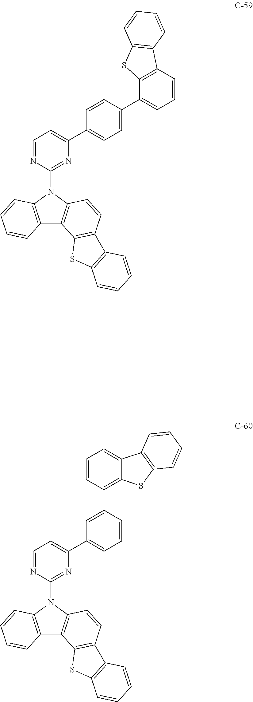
C12=C(N(C3=NC(C4=CC=C(C5=CC=CC6=C5SC5=C6C=CC=C5)C=C4)=CC=N3)C3=C1C1=C(C=C3)C3=C(S1)C=CC=C3)C=CC=C2.C12=C(N(C3=NC(C4=CC=CC(C5=C6C(=CC=C5)C5=C(S6)C=CC=C5)=C4)=CC=N3)C3=C1C1=C(C=C3)C3=C(S1)C=CC=C3)C=CC=C2
